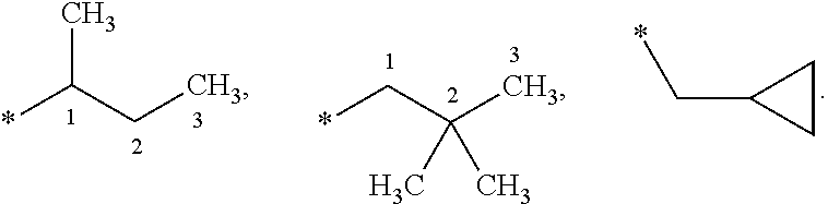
*CC(C)(C)C.*CC1CC1.*C(CC)C
